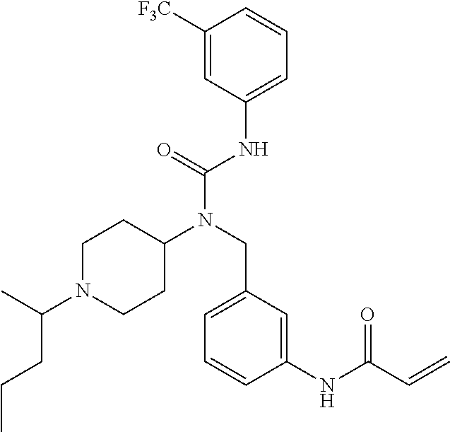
C1([F3C])=CC(NC(N(CC2=CC=CC(NC(C=C)=O)=C2)C2CCN(C(C)CCC)CC2)=O)=CC=C1
